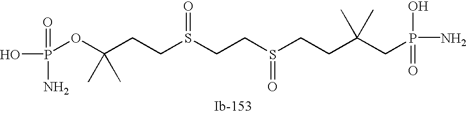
C(CCS(=O)CCS(=O)CCC(CP(N)(=O)O)(C)C)(OP(N)(=O)O)(C)C
